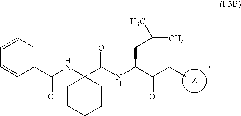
C(NC1(C(NC(C(CC)=O)CC(C)C)=O)CCCCC1)(C1=CC=CC=C1)=O.[Z]
